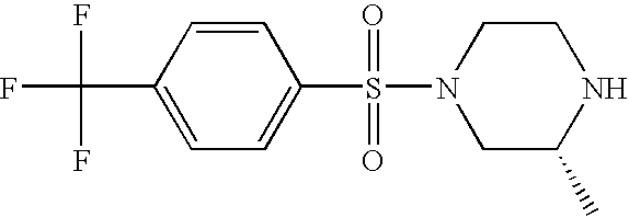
C1=CC(C(F)(F)F)=CC=C1S(N1CC(C)NCC1)(=O)=O
